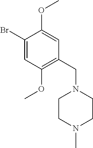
C1(Br)=CC(OC)=C(CN2CCN(C)CC2)C=C1OC
